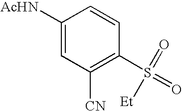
C1([AcHN])=CC([CN])=C(S(=O)([Et])=O)C=C1
